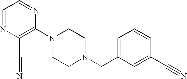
C1(N2CCN(CC3=CC=CC(C#N)=C3)CC2)=C(C#N)N=CC=N1
